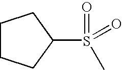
C1CCC(S(=O)(C)=O)C1
